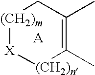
[(CH2)m]1[X][(CH2)n]C(C)=C(C)C1
